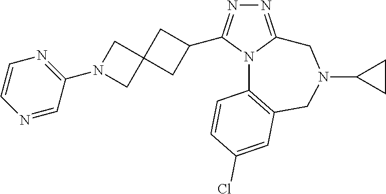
N1=C2N(C(C3CC4(C3)CN(C3=NC=CN=C3)C4)=N1)C1=C(CN(C3CC3)C2)C=C(Cl)C=C1
